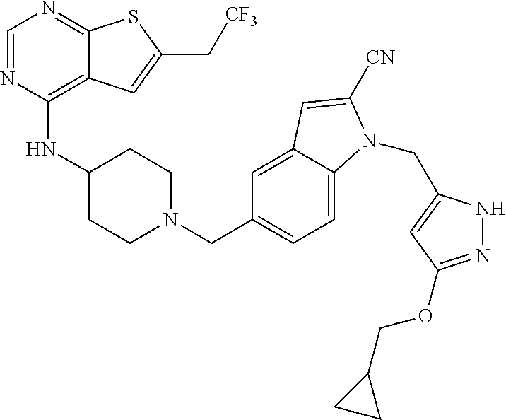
C1=NC(NC2CCN(CC3=CC=C4C(=C3)C=C([CN])N4CC3=CC(OCC4CC4)=NN3)CC2)=C2C(=N1)SC(C[CF3])=C2
